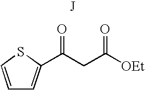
[J].C(CC([OEt])=O)(=O)C1=CC=CS1
